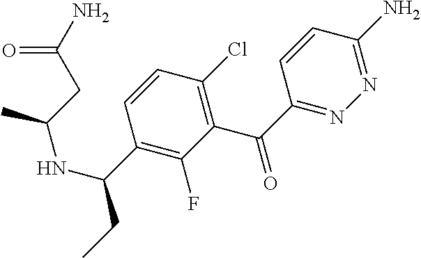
N1=C(N)C=CC(C(=O)C2=C(Cl)C=CC(C(CC)NC(C)CC(N)=O)=C2F)=N1
